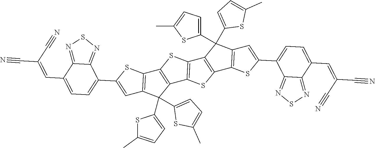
C12=C(SC(C3=CC=C(C=C(C#N)C#N)C4=NSN=C34)=C1)C1=C(C2(C2=CC=C(C)S2)C2=CC=C(C)S2)C2=C(S1)C1=C(S2)C2=C(C1(C1=CC=C(C)S1)C1=CC=C(C)S1)C=C(C1=CC=C(C=C(C#N)C#N)C3=NSN=C13)S2
